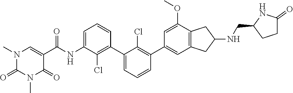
CN1C(=O)N(C)C=C(C(NC2=CC=CC(C3=CC=CC(C4=CC5=C(CC(NCC6CCC(=O)N6)C5)C(OC)=C4)=C3Cl)=C2Cl)=O)C1=O
